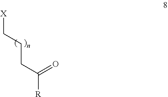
[X]CCCC([R])=O
